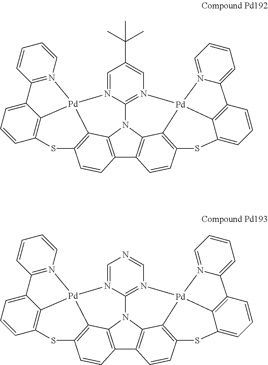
C1=N2C3=N(C=C1C(C)(C)C)[Pd]14C5=C(C=CC6=C5N3C3=C6C=CC5=C3[Pd]23C2=C(S5)C=CC=C2C2=N3C=CC=C2)SC2=CC=CC(=C21)C1=CC=CC=N14.C1=N2C3=N(C=N1)[Pd]14C5=C(C=CC6=C5N3C3=C6C=CC5=C3[Pd]23C2=C(S5)C=CC=C2C2=N3C=CC=C2)SC2=CC=CC(=C21)C1=CC=CC=N14
